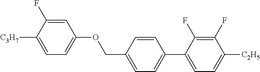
C1=C(F)C([C3H7])=CC=C1OCC1=CC=C(C2=CC=C([C2H5])C(F)=C2F)C=C1
